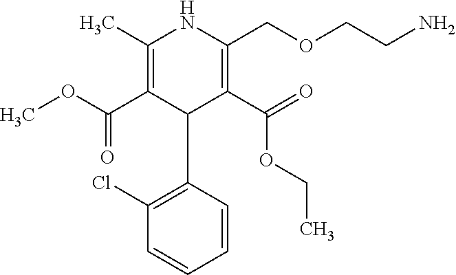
C1(C)=C(C(OC)=O)C(C2=C(Cl)C=CC=C2)C(C(=O)OCC)=C(COCCN)N1
